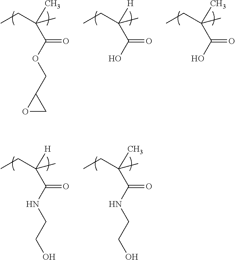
CCC(C)(C)C(OCC1OC1)=O.CCC(C)([H])C(O)=O.CCC(C)(C)C(O)=O.CCC(C)([H])C(NCCO)=O.CCC(C)(C)C(NCCO)=O
